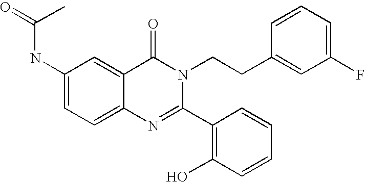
C1(NC(=O)C)=CC=C2C(=C1)C(=O)N(CCC1=CC(F)=CC=C1)C(C1=C(O)C=CC=C1)=N2
